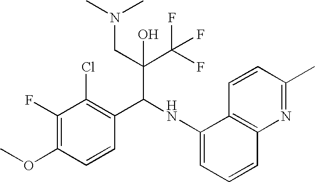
C1(F)=C(OC)C=CC(C(NC2=CC=CC3=C2C=CC(C)=N3)C(C(F)(F)F)(CN(C)C)O)=C1Cl
